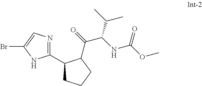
C1(C2CCCC2C(C(NC(OC)=O)C(C)C)=O)=NC=C(Br)N1
